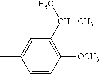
C1=CC([OCH3])=C(C(C)C)C=C1C
